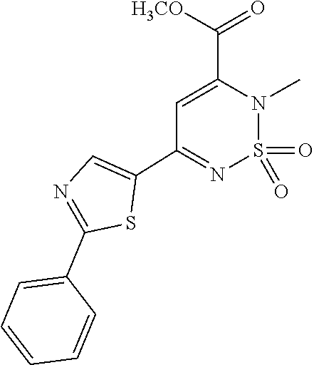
O=S1(=O)N(C)C(C([H3CO])=O)=CC(C2=CN=C(C3=CC=CC=C3)S2)=N1
